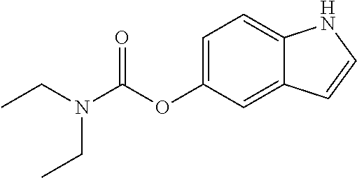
C12=CC=C(OC(=O)N(CC)CC)C=C1C=CN2
